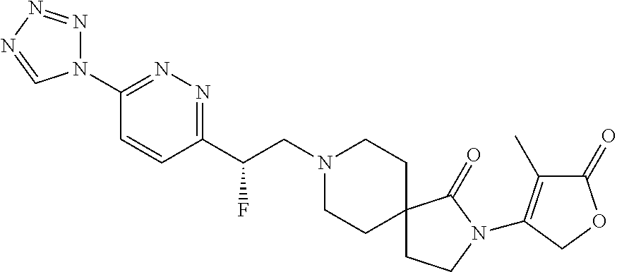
N1(C2=NN=C(C(CN3CCC4(CC3)CCN(C3=C(C)C(=O)OC3)C4=O)F)C=C2)N=NN=C1
